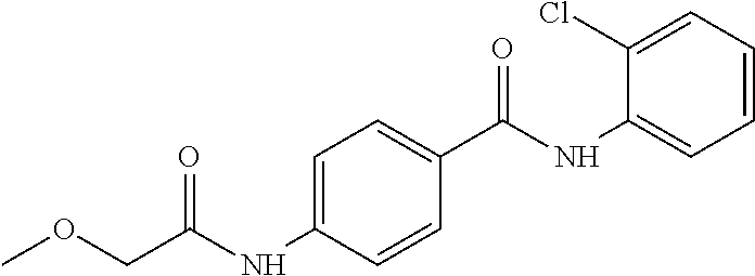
COCC(NC1=CC=C(C(NC2=CC=CC=C2Cl)=O)C=C1)=O
